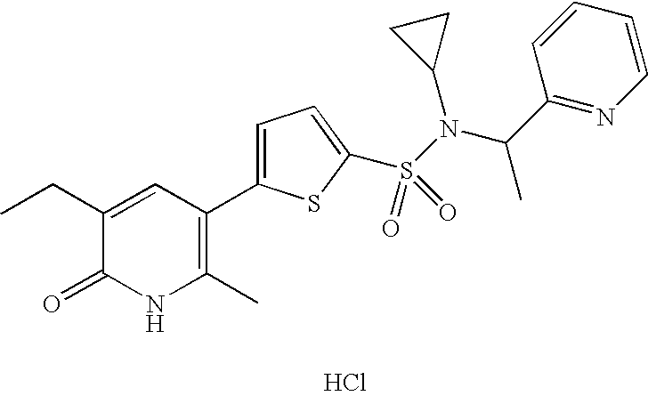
Cl.C1(CC)=CC(C2=CC=C(S(N(C(C3=NC=CC=C3)C)C3CC3)(=O)=O)S2)=C(C)NC1=O
